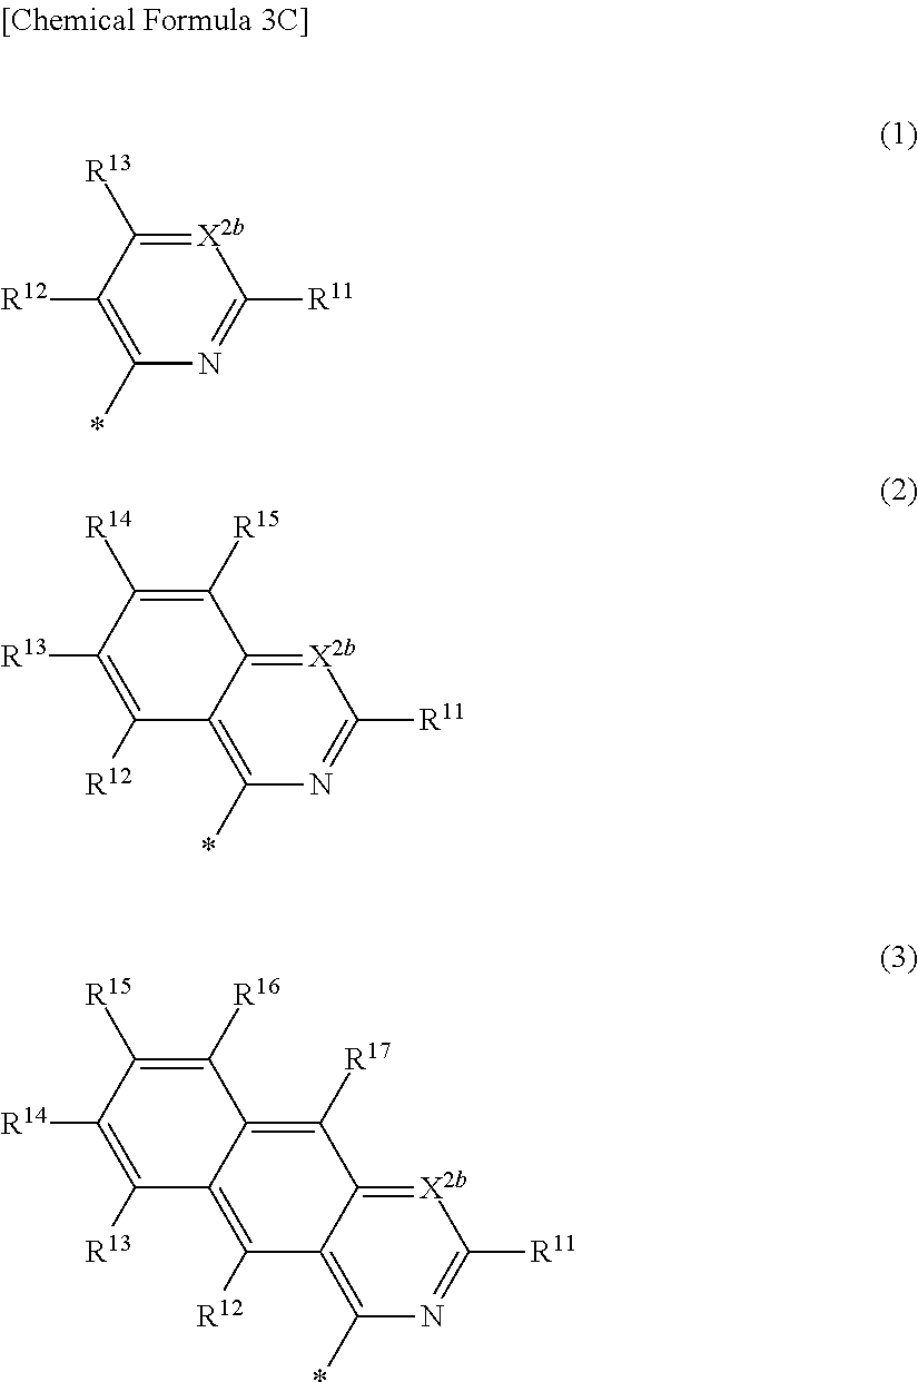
[X2b]1=C([R13])C([R12])=C(*)N=C1[R11].C1([R15])=C([R14])C([R13])=C([R12])C2=C(*)N=C([R11])[X2b]=C12.C1([R16])=C([R15])C([R14])=C([R13])C2=C([R12])C3=C(*)N=C([R11])[X2b]=C3C([R17])=C12
